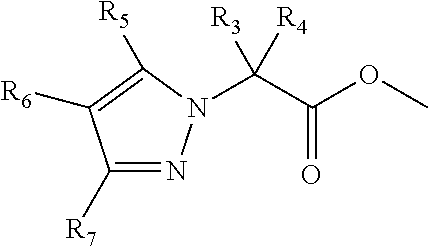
C(C(OC)=O)([R4])(N1N=C([R7])C([R6])=C1[R5])[R3]
